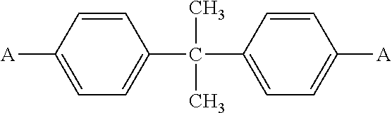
C1(C(C2=CC=C([A])C=C2)(C)C)=CC=C([A])C=C1
